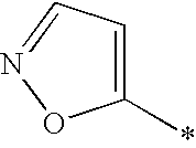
C1(*)=CC=NO1
